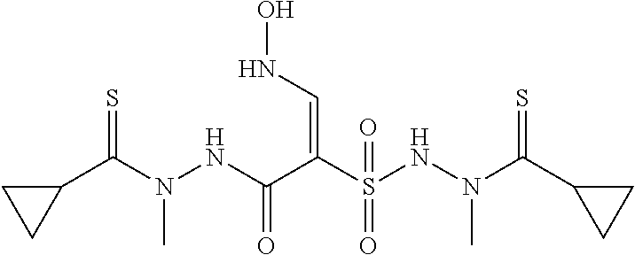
C1(C(N(NC(C(S(NN(C(C2CC2)=S)C)(=O)=O)=CNO)=O)C)=S)CC1
